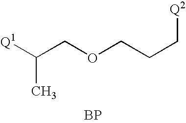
[Q1]C(COCCC[Q2])C.[BP]
